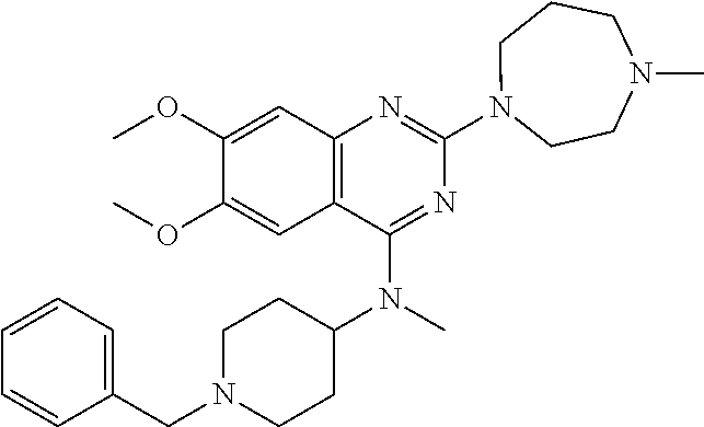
C12=C(C(N(C3CCN(CC4=CC=CC=C4)CC3)C)=NC(N3CCCN(C)CC3)=N1)C=C(OC)C(OC)=C2
